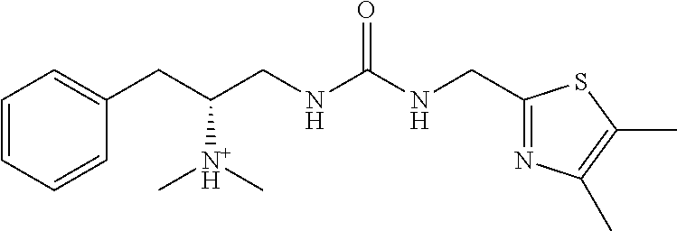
C1=CC=CC(CC(CNC(NCC2=NC(C)=C(C)S2)=O)[N+H](C)C)=C1
